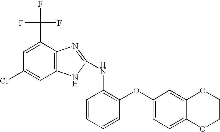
C1=CC(NC2=NC3=C(N2)C=C(Cl)C=C3C(F)(F)F)=C(OC2=CC=C3C(=C2)OCCO3)C=C1
